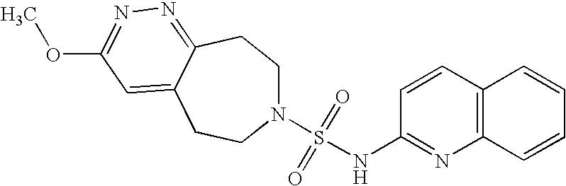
N1(S(=O)(=O)NC2=NC3=C(C=C2)C=CC=C3)CCC2=NN=C(OC)C=C2CC1
